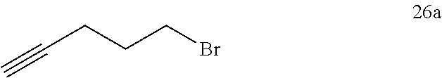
C#CCCCBr
